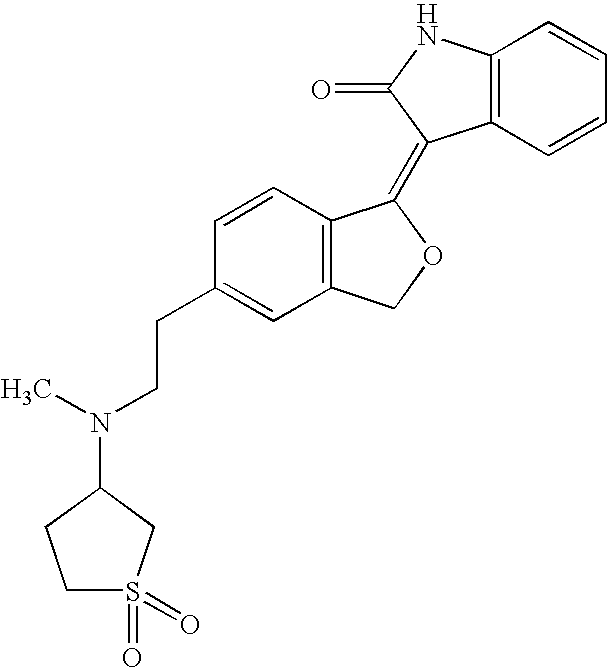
C12=C(C=CC=C1)C(=C1C3=C(CO1)C=C(CCN(C)C1CS(=O)(=O)CC1)C=C3)C(=O)N2
